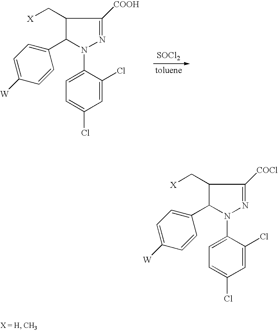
C1(C[X])C(C2=CC=C([W])C=C2)N(C2=CC=C(Cl)C=C2Cl)N=C1[COOH].[SOCl2].C1(C[X])C(C2=CC=C([W])C=C2)N(C2=CC=C(Cl)C=C2Cl)N=C1[COCl]
